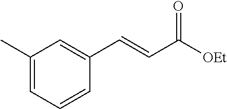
CC1=CC=CC(C=CC(=O)[OEt])=C1
